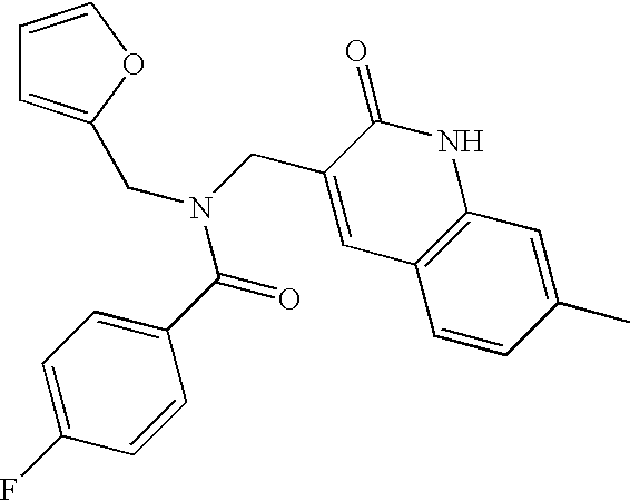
C1=COC(CN(C(C2=CC=C(F)C=C2)=O)CC2=CC3=C(NC2=O)C=C(C)C=C3)=C1
